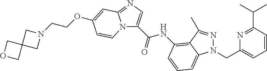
N12C(C(=O)NC3=C4C(C)=NN(CC5=CC=CC(C(C)C)=N5)C4=CC=C3)=CN=C1C=C(OCCN1CC3(C1)COC3)C=C2
